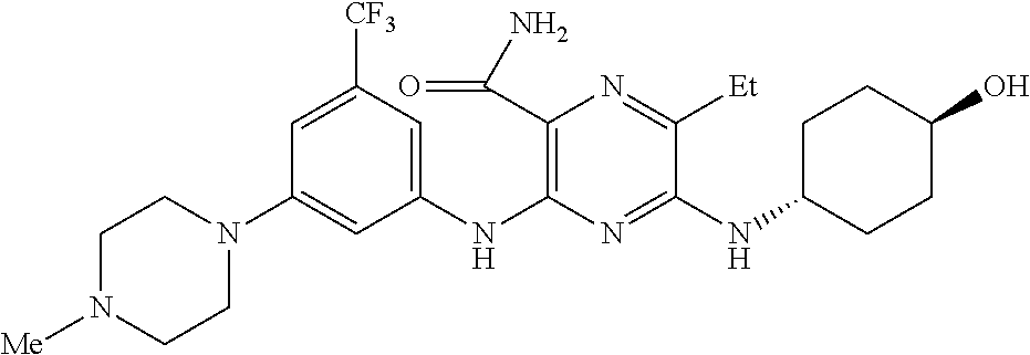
C1(NC2=C(C(N)=O)N=C([Et])C(NC3CCC(O)CC3)=N2)=CC([CF3])=CC(N2CCN([Me])CC2)=C1
